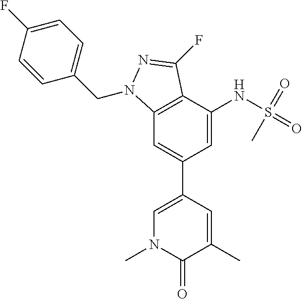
C1=C(NS(=O)(=O)C)C2=C(C=C1C1=CN(C)C(=O)C(C)=C1)N(CC1=CC=C(F)C=C1)N=C2F
